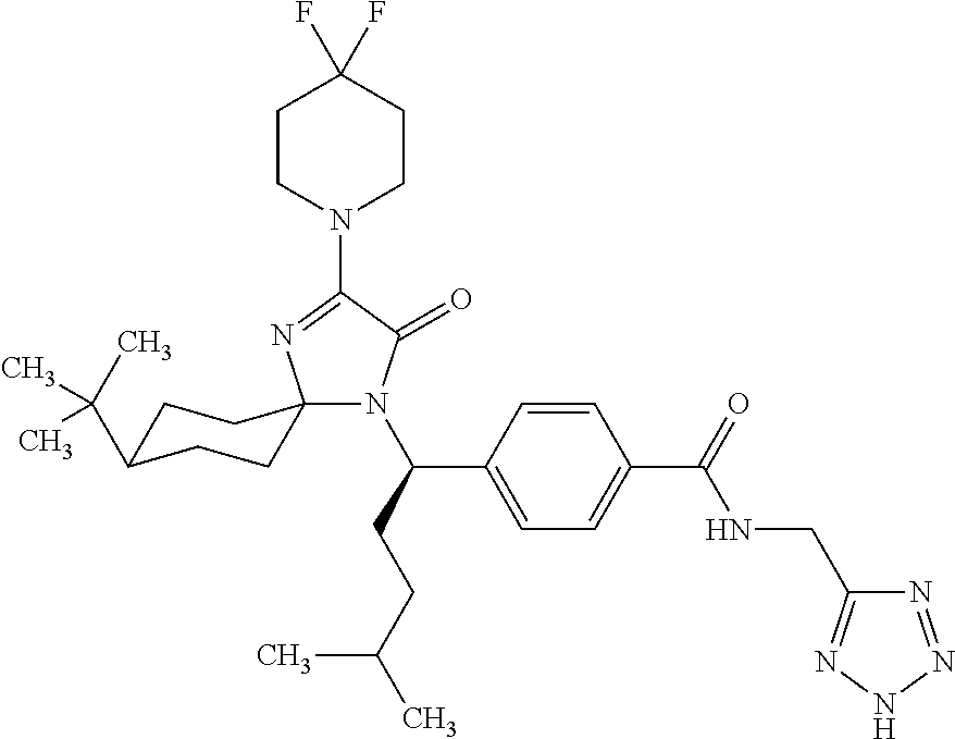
N1(C(CCC(C)C)C2=CC=C(C(=O)NCC3=NNN=N3)C=C2)C(=O)C(N2CCC(F)(F)CC2)=NC12CCC(C(C)(C)C)CC2
